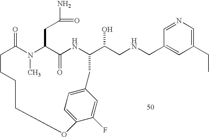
C1=NC=C(CC)C=C1CNCC(O)C1NC(=O)C(CC(=O)N)N(C)C(=O)CCCCOC2=CC=C(C=C2F)C1
